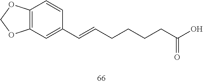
C12=C(OCO1)C=CC(C=CCCCCC(=O)O)=C2
